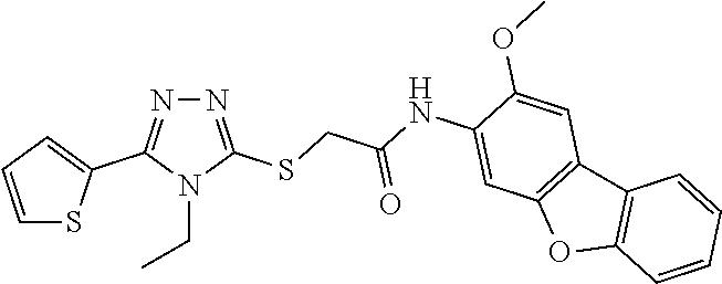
N1=C(SCC(NC2=CC3=C(C=C2OC)C2=C(O3)C=CC=C2)=O)N(CC)C(C2=CC=CS2)=N1
